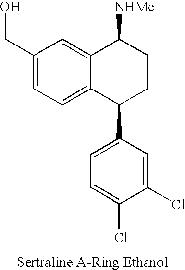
C1(CO)=CC=C2C(=C1)C([NHMe])CCC2C1=CC=C(Cl)C(Cl)=C1
